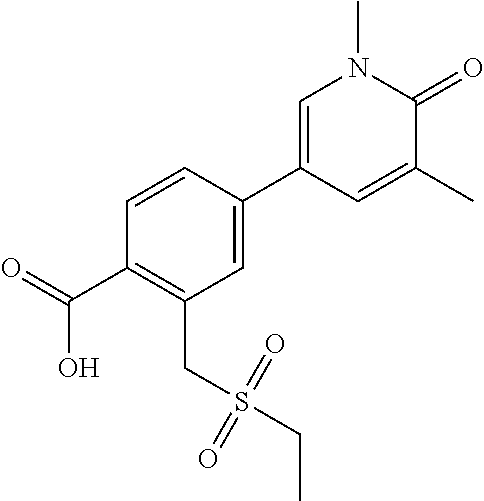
C1(C(O)=O)=C(CS(CC)(=O)=O)C=C(C2=CN(C)C(=O)C(C)=C2)C=C1
